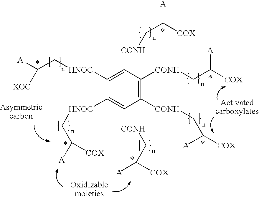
C1([CONH]CC([COX])[A])=C([CONH]CC([COX])[A])C([CONH]CC([COX])[A])=C([HNOC]CC([A])[XOC])C([HNOC]CC([COX])[A])=C1[CONH]CC([COX])[A]
